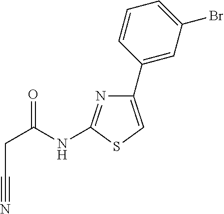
C1(C2=CC(Br)=CC=C2)=CSC(NC(CC#N)=O)=N1
